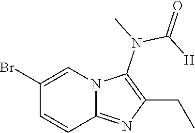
BrC1=CN2C(=NC(CC)=C2N(C(=O)[H])C)C=C1
